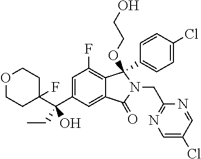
O1CCC(C(C2=CC(F)=C3C(=C2)C(=O)N(CC2=NC=C(Cl)C=N2)C3(C2=CC=C(Cl)C=C2)OCCO)(CC)O)(F)CC1
